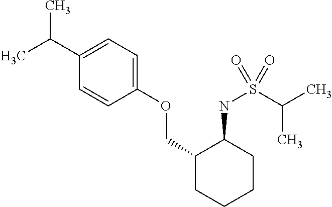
C1(C(C)C)=CC=C(OCC2CCCCC2NS(=O)(C(C)C)=O)C=C1
